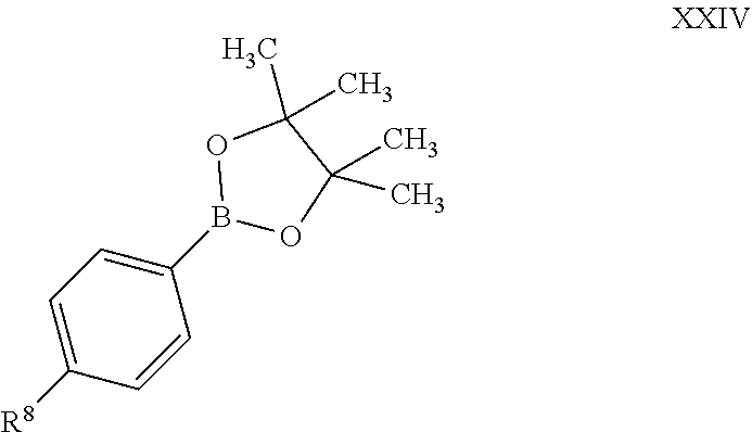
C1=C([R8])C=CC(B2OC(C)(C)C(C)(C)O2)=C1
